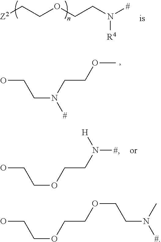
[Z2]CCOCCN([#])[R4].C(N([#])CCOC)CO.C(OCCN([#])[H])CO.C(OCCOCCN([#])C)CO
